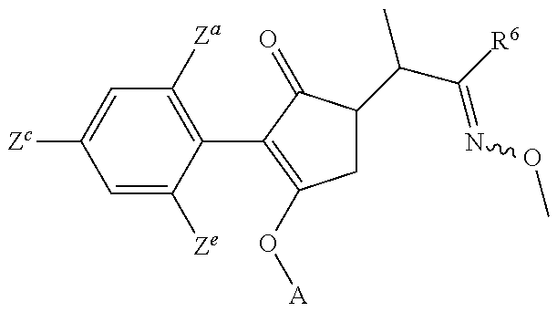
C1=C([Ze])C(C2=C(O[A])CC(C(C([R6])=NOC)C)C2=O)=C([Za])C=C1[Zc]
